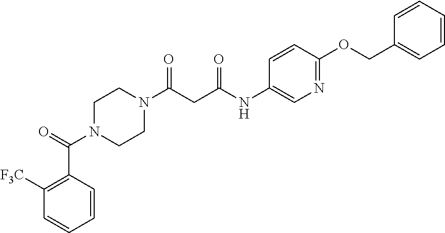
C1=CC(C(=O)N2CCN(C(CC(NC3=CN=C(OCC4=CC=CC=C4)C=C3)=O)=O)CC2)=C([F3C])C=C1
